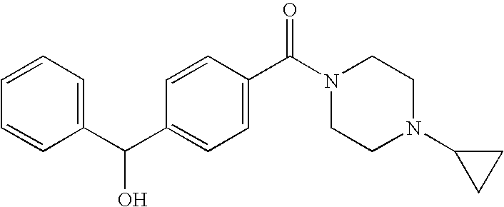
C1(C(C2=CC=C(C(N3CCN(C4CC4)CC3)=O)C=C2)O)=CC=CC=C1
